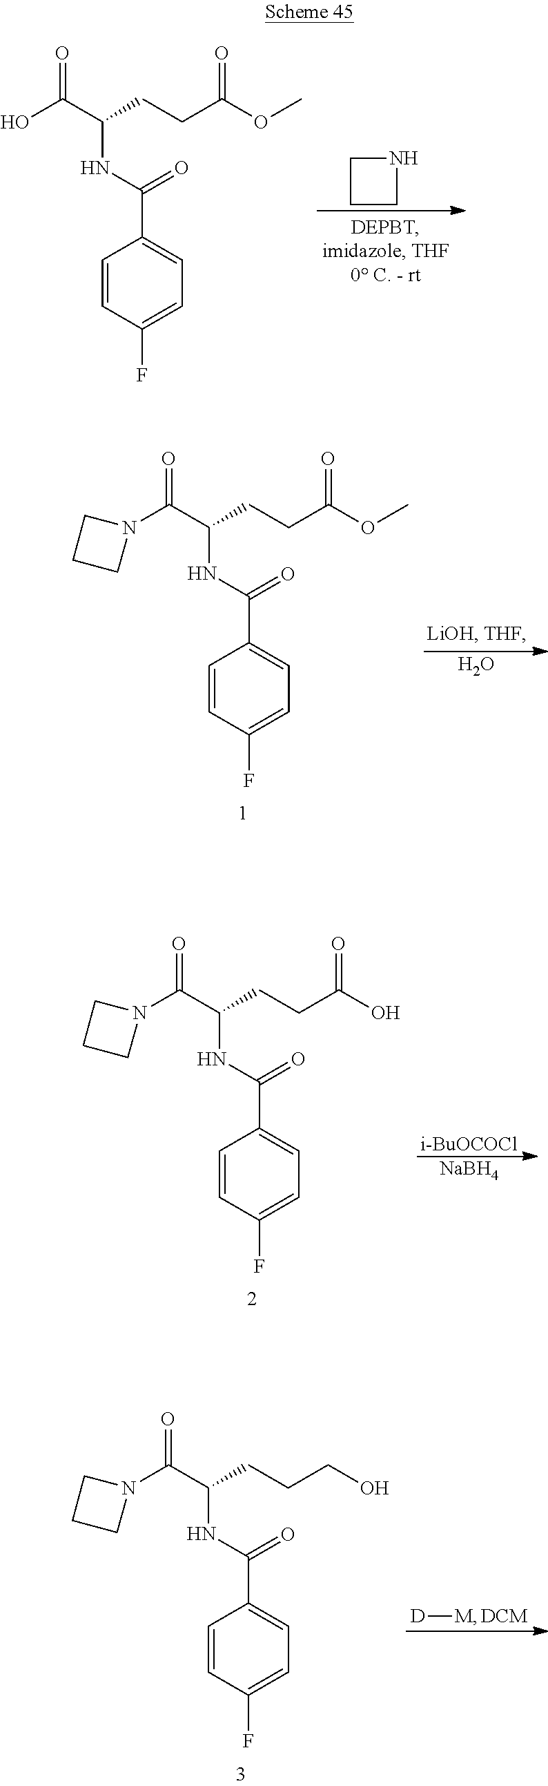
C1=CC(F)=CC=C1C(NC(C(O)=O)CCC(OC)=O)=O.C1CNC1.C1=CC(F)=CC=C1C(NC(C(N1CCC1)=O)CCC(OC)=O)=O.O.C1=CC(F)=CC=C1C(NC(C(N1CCC1)=O)CCC(O)=O)=O.[NaBH4].[i-BuOCOCl].C1=CC(F)=CC=C1C(NC(C(N1CCC1)=O)CCCO)=O.[D][M].[DCM]
